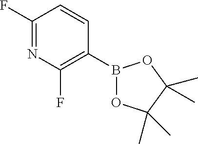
C1(F)=NC(F)=C(B2OC(C)(C)C(C)(C)O2)C=C1
